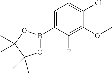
C1=C(B2OC(C)(C)C(C)(C)O2)C(F)=C(OC)C(Cl)=C1
